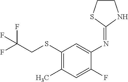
C1(SCC(F)(F)F)=C(C)C=C(F)C(N=C2NCCS2)=C1
